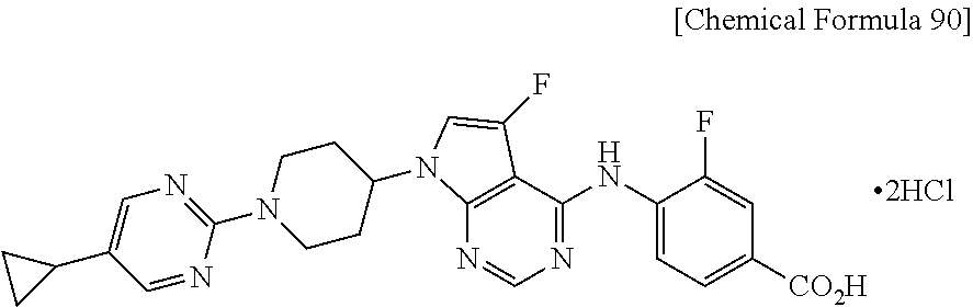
[2HCl].N1=C(NC2=CC=C([CO2H])C=C2F)C2=C(N=C1)N(C1CCN(C3=NC=C(C4CC4)C=N3)CC1)C=C2F
